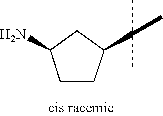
C1C(C(C)(C)C)CCC1N
